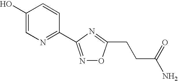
C1(O)=CN=C(C2=NOC(CCC(=O)N)=N2)C=C1
